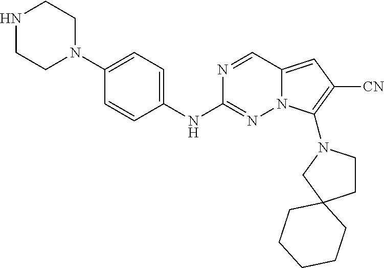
N1CCN(C2=CC=C(NC3=NN4C(=CC([CN])=C4N4CCC5(C4)CCCCC5)C=N3)C=C2)CC1
